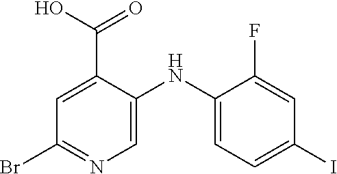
C1=C(C(O)=O)C(NC2=CC=C(I)C=C2F)=CN=C1Br
